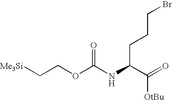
C(NC(OCC[Me3Si])=O)(C(=O)[OtBu])CCCBr
